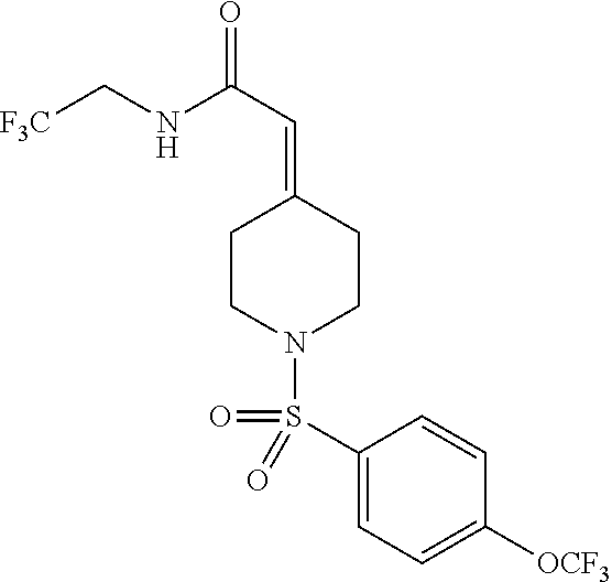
[F3C]CNC(C=C1CCN(S(C2=CC=C([OCF3])C=C2)(=O)=O)CC1)=O
